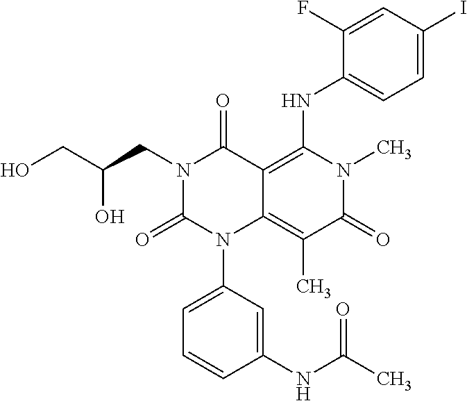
C1(NC(C)=O)=CC(N2C3=C(C)C(=O)N(C)C(NC4=CC=C(I)C=C4F)=C3C(=O)N(CC(CO)O)C2=O)=CC=C1
